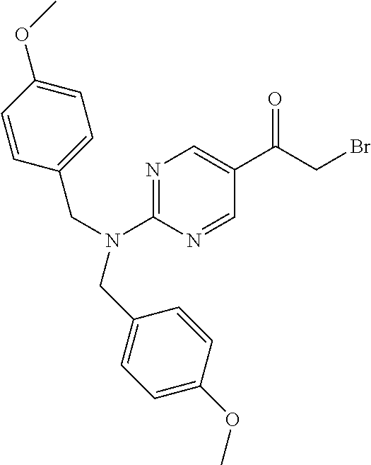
N1=C(N(CC2=CC=C(OC)C=C2)CC2=CC=C(OC)C=C2)N=CC(C(CBr)=O)=C1
